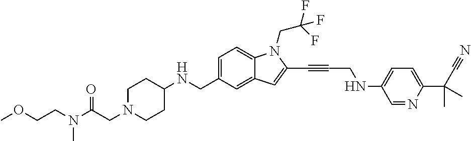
C1=C(CNC2CCN(CC(N(CCOC)C)=O)CC2)C=C2C(=C1)N(CC(F)(F)F)C(C#CCNC1=CC=C(C(C#N)(C)C)N=C1)=C2
